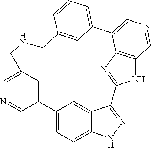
C12=CC(=CN=C1)CNCC1=CC(=CC=C1)C1=CN=CC3=C1N=C(C1=NNC4=CC=C2C=C41)N3
